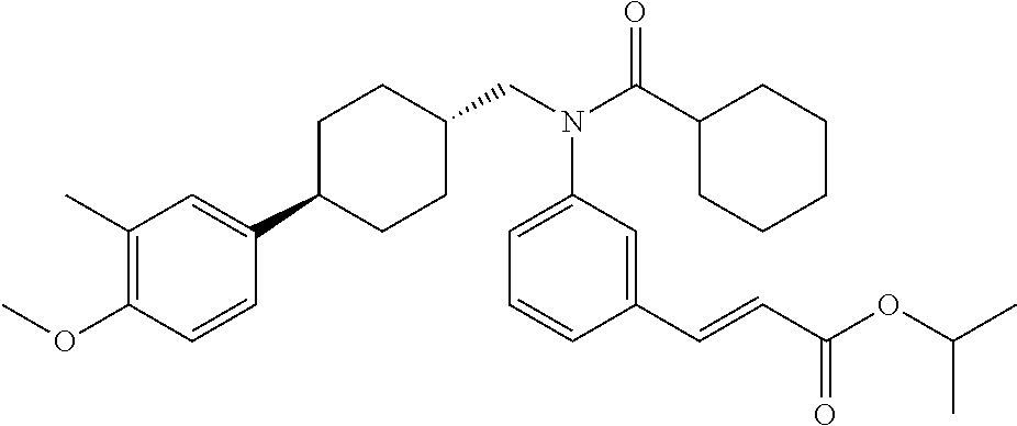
C(N(C(C1CCCCC1)=O)C1=CC=CC(C=CC(=O)OC(C)C)=C1)C1CCC(C2=CC(C)=C(OC)C=C2)CC1
